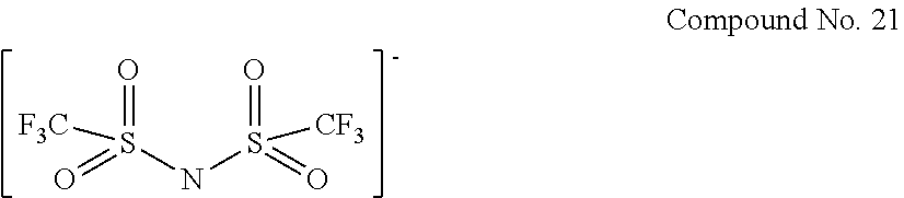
S(NS(=O)(=O)[CF3])(=O)([F3C])=O
